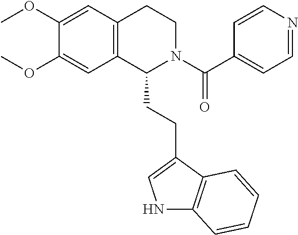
C1(OC)=CC2=C(C=C1OC)C(CCC1=CNC3=C1C=CC=C3)N(C(C1=CC=NC=C1)=O)CC2
